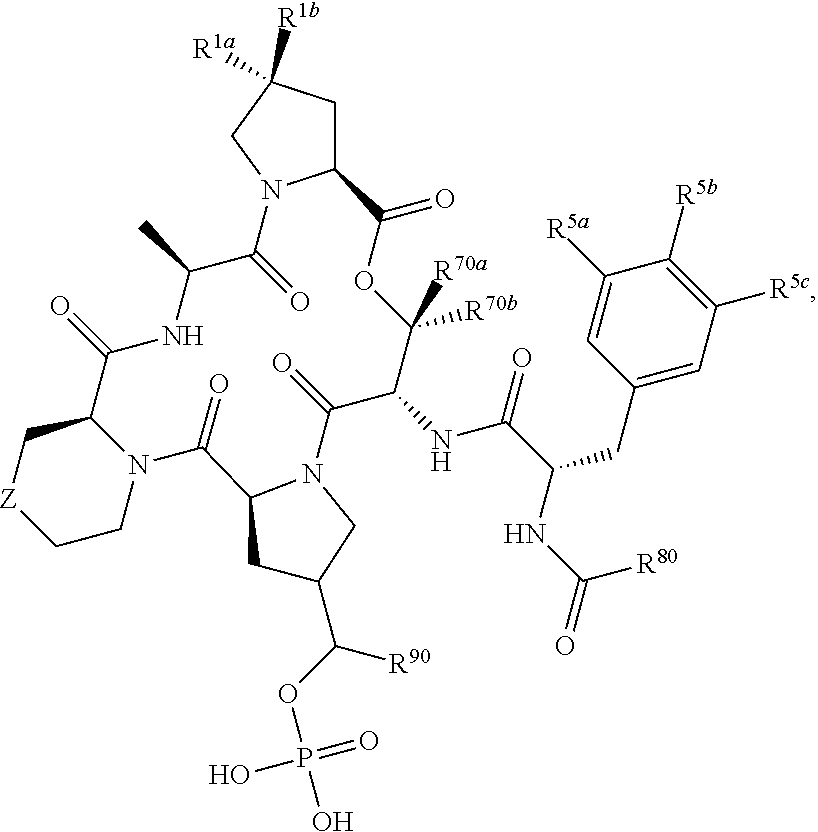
C12CC([R1b])([R1a])CN1C(=O)C(C)NC(=O)C1C[Z]CCN1C(=O)C1N(C(=O)C(NC(=O)C(CC3=CC([R5c])=C([R5b])C([R5a])=C3)NC(=O)[R80])C([R70a])([R70b])OC2=O)CC(C(OP(O)(O)=O)[R90])C1
